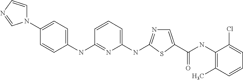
C(NC1=C(C)C=CC=C1Cl)(=O)C1=CN=C(NC2=CC=CC(NC3=CC=C(N4C=CN=C4)C=C3)=N2)S1
